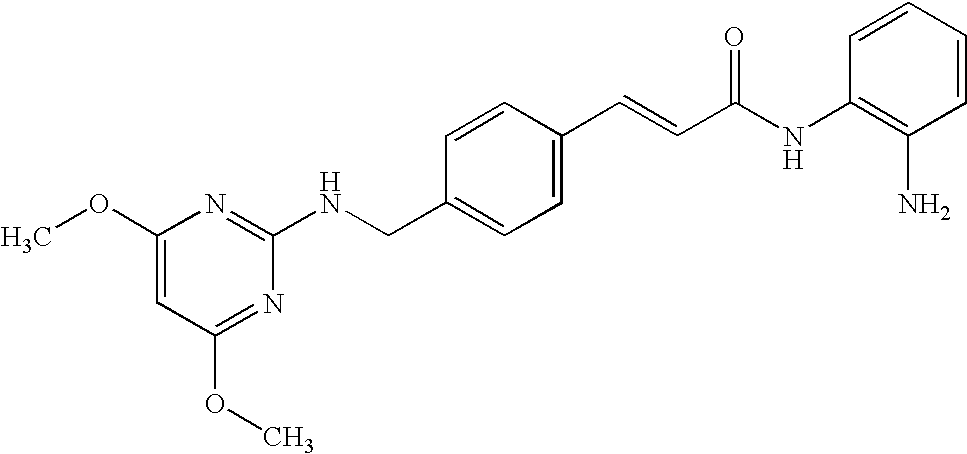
C1(NCC2=CC=C(C=CC(NC3=C(N)C=CC=C3)=O)C=C2)=NC(OC)=CC(OC)=N1
